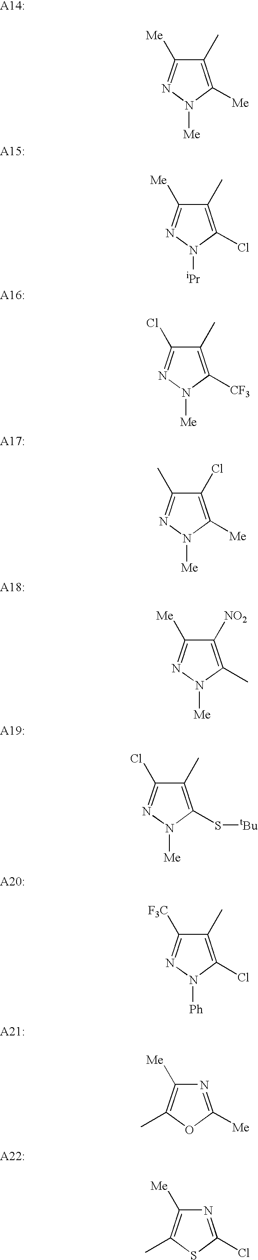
C1(C)=C([Me])N([Me])N=C1[Me].C1(C)=C(Cl)N([iPr])N=C1[Me].C1(C)=C([CF3])N([Me])N=C1Cl.C1(Cl)=C([Me])N([Me])N=C1C.C1([NO2])=C(C)N([Me])N=C1[Me].C1(C)=C(S[tBu])N([Me])N=C1Cl.C1(C)=C(Cl)N([Ph])N=C1[F3C].N1=C([Me])OC(C)=C1[Me].N1=C(Cl)SC(C)=C1[Me]
